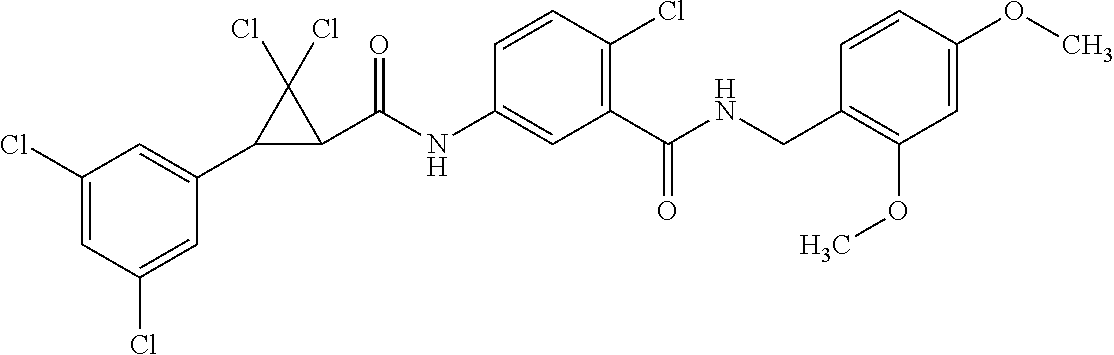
C1(Cl)=CC(Cl)=CC(C2C(C(NC3=CC(C(NCC4=C(OC)C=C(OC)C=C4)=O)=C(Cl)C=C3)=O)C2(Cl)Cl)=C1
